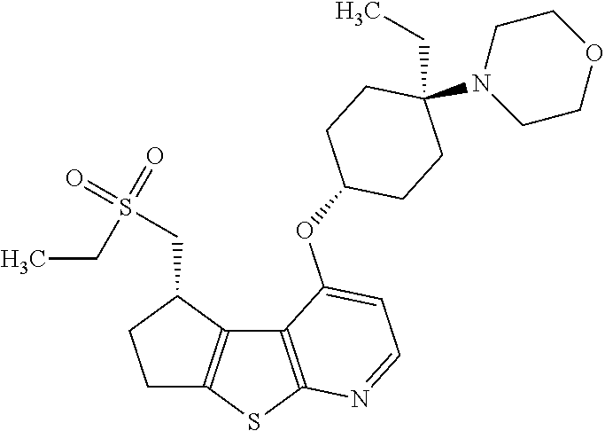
C12=C(SC3=C1C(CS(=O)(=O)CC)CC3)N=CC=C2OC1CCC(CC)(N2CCOCC2)CC1
